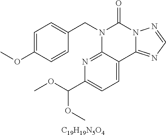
C1=C(OC)C=CC(CN2C3=NC(C(OC)OC)=CC=C3C3=NC=NN3C2=O)=C1.[C19H19N5O4]
